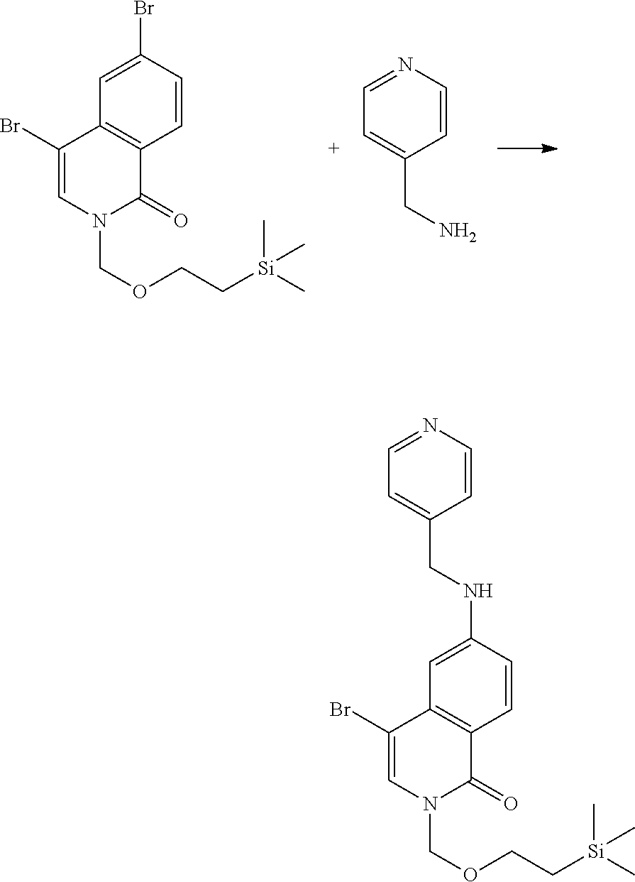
C1=CC(Br)=CC2=C1C(=O)N(COCC[Si](C)(C)C)C=C2Br.C1=CN=CC=C1CN.C1=CC(NCC2=CC=NC=C2)=CC2=C1C(=O)N(COCC[Si](C)(C)C)C=C2Br
